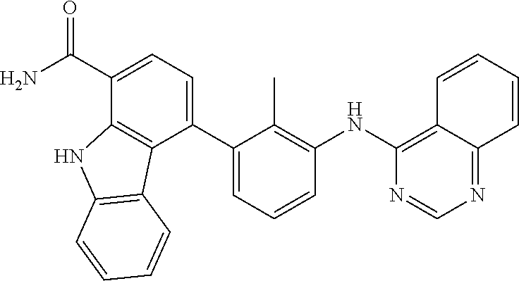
O=C(C1=CC=C(C2=CC=CC(NC3=C4C(=NC=N3)C=CC=C4)=C2C)C2=C1NC1=C2C=CC=C1)N
